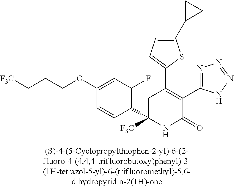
C1(C2=C(C3=NN=NN3)C(=O)NC(C3=C(F)C=C(OCCC[F3C])C=C3)([F3C])C2)=CC=C(C2CC2)S1
